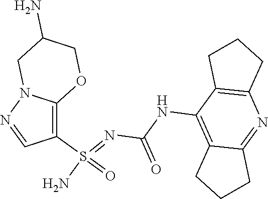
C(NC1=C2C(=NC3=C1CCC3)CCC2)(N=S(N)(=O)C1=C2N(N=C1)CC(N)CO2)=O
